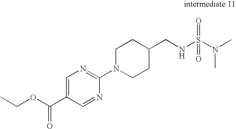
C1=C(C(OCC)=O)C=NC(N2CCC(CNS(N(C)C)(=O)=O)CC2)=N1
